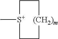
C[S+]1CC[(CH2)m]CC1
